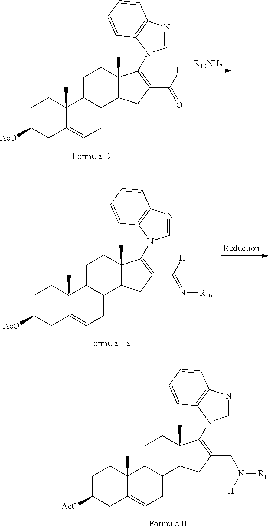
C1C([AcO])CC2=CCC3C(C2(C)C1)CCC1(C)C3CC(C(=O)[H])=C1N1C=NC2=C1C=CC=C2.[R10NH2].C1C([AcO])CC2=CCC3C(C2(C)C1)CCC1(C)C3CC(C(=N[R10])[H])=C1N1C=NC2=C1C=CC=C2.C1C([AcO])CC2=CCC3C(C2(C)C1)CCC1(C)C3CC(CN([R10])[H])=C1N1C=NC2=C1C=CC=C2
